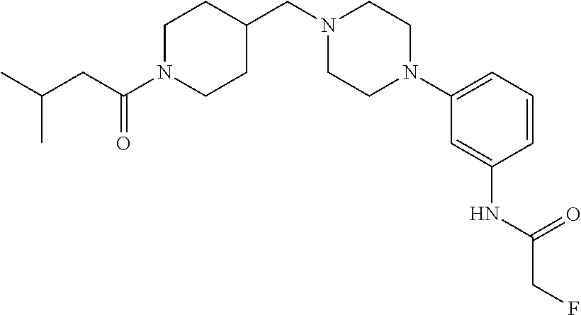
C1N(C(CC(C)C)=O)CCC(CN2CCN(C3=CC=CC(NC(CF)=O)=C3)CC2)C1
